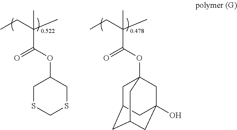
C1(OC(C(C)(CC)C)=O)CSCSC1.O(C(C(C)(CC)C)=O)C12CC3CC(CC(O)(C1)C3)C2
